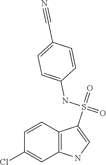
C1=CC2=C(C=C1Cl)NC=C2S(=O)(NC1=CC=C(C#N)C=C1)=O
